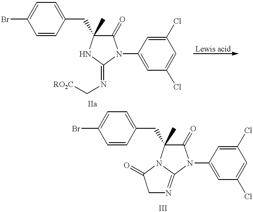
C1(CC2(C)C(=O)N(C3=CC(Cl)=CC(Cl)=C3)C(=NC[RO2C])N2)=CC=C(Br)C=C1.C1(CC2(C)C(=O)N(C3=CC(Cl)=CC(Cl)=C3)C3=NCC(=O)N23)=CC=C(Br)C=C1
